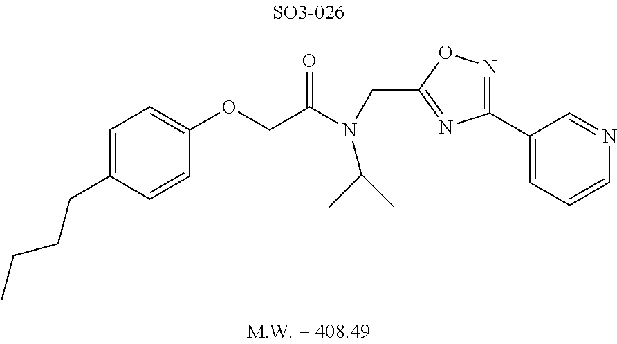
C1(OCC(N(C(C)C)CC2=NC(C3=CC=CN=C3)=NO2)=O)=CC=C(CCCC)C=C1
